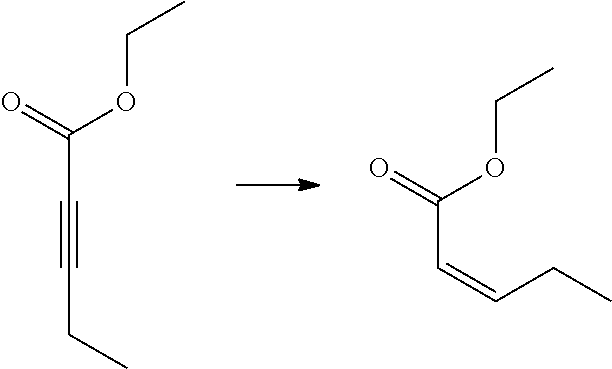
O=C(OCC)C#CCC.O=C(OCC)C=CCC
